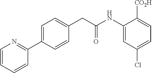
C1=C(C2=NC=CC=C2)C=CC(CC(NC2=CC(Cl)=CC=C2[CO2H])=O)=C1
